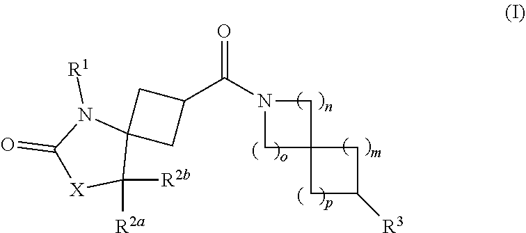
O=C(N1CC2(C1)CC([R3])C2)C1CC2(C1)N([R1])C(=O)[X]C2([R2a])[R2b]
